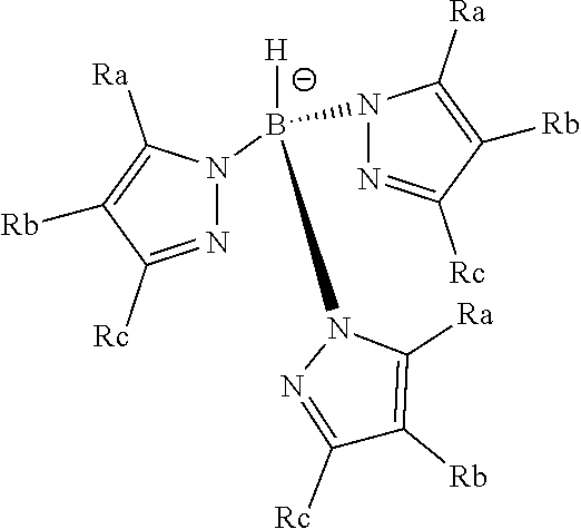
N1(B(N2C([Ra])=C([Rb])C([Rc])=N2)(N2N=C([Rc])C([Rb])=C2[Ra])[H])N=C([Rc])C([Rb])=C1[Ra]
